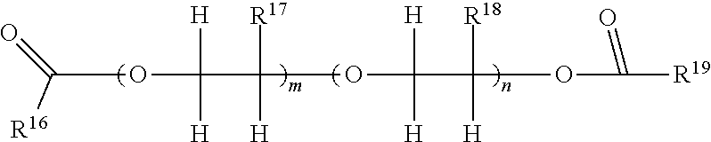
C(OC(C(OC(C(OC([R19])=O)([R18])[H])([H])[H])([R17])[H])([H])[H])(=O)[R16]
